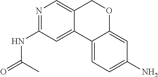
N1=C(NC(=O)C)C=C2C(=C1)COC1=CC(N)=CC=C21
